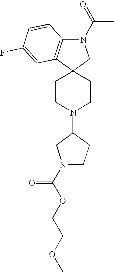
C1CN(C2CN(C(OCCOC)=O)CC2)CCC12CN(C(=O)C)C1=C2C=C(F)C=C1
